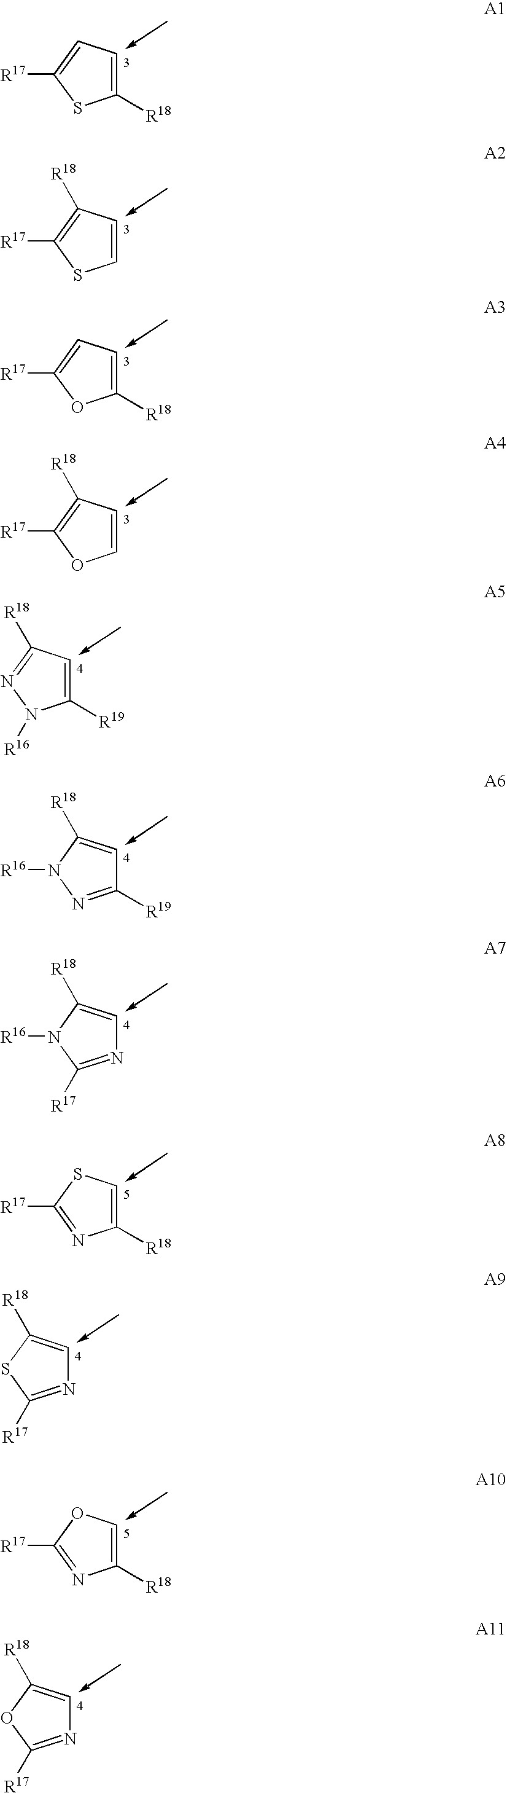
C1([R18])=CC=C([R17])S1.C1=CC([R18])=C([R17])S1.C1([R18])=CC=C([R17])O1.C1=CC([R18])=C([R17])O1.C1([R19])=CC([R18])=NN1[R16].C1([R19])=NN([R16])C([R18])=C1.N1=C([R17])N([R16])C([R18])=C1.C1([R18])=CSC([R17])=N1.N1=C([R17])SC([R18])=C1.C1([R18])=COC([R17])=N1.N1=C([R17])OC([R18])=C1
